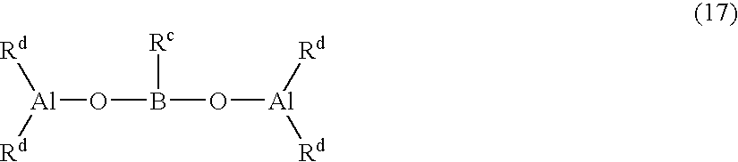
[Rd][Al](OB(O[Al]([Rd])[Rd])[Rc])[Rd]
